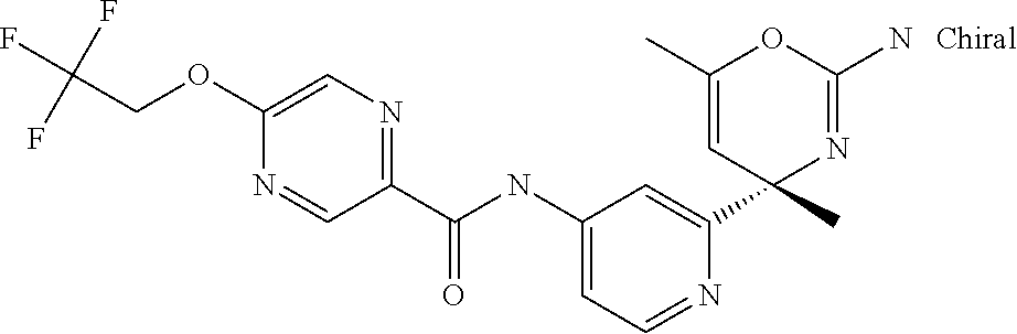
C1(C(NC2=CC=NC(C3(C)N=C(N)OC(C)=C3)=C2)=O)=NC=C(OCC(F)(F)F)N=C1
